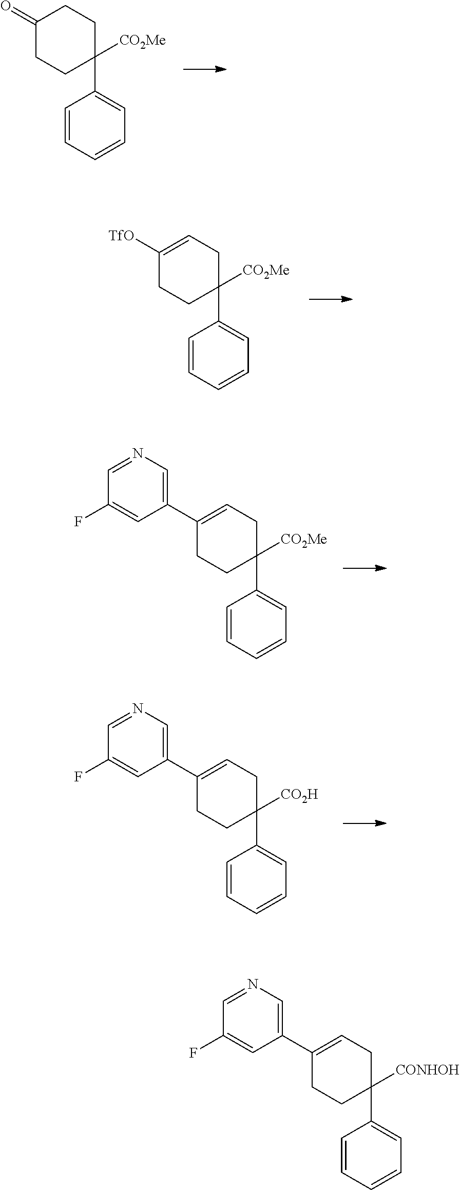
C1=CC=CC=C1C1([CO2Me])CCC(=O)CC1.C1=CC=CC=C1C1([CO2Me])CCC([TfO])=CC1.C1=CC=CC=C1C1([CO2Me])CCC(C2=CN=CC(F)=C2)=CC1.C1=CC=CC=C1C1([CO2H])CCC(C2=CN=CC(F)=C2)=CC1.C1=CC=CC=C1C1([CONHOH])CCC(C2=CN=CC(F)=C2)=CC1
